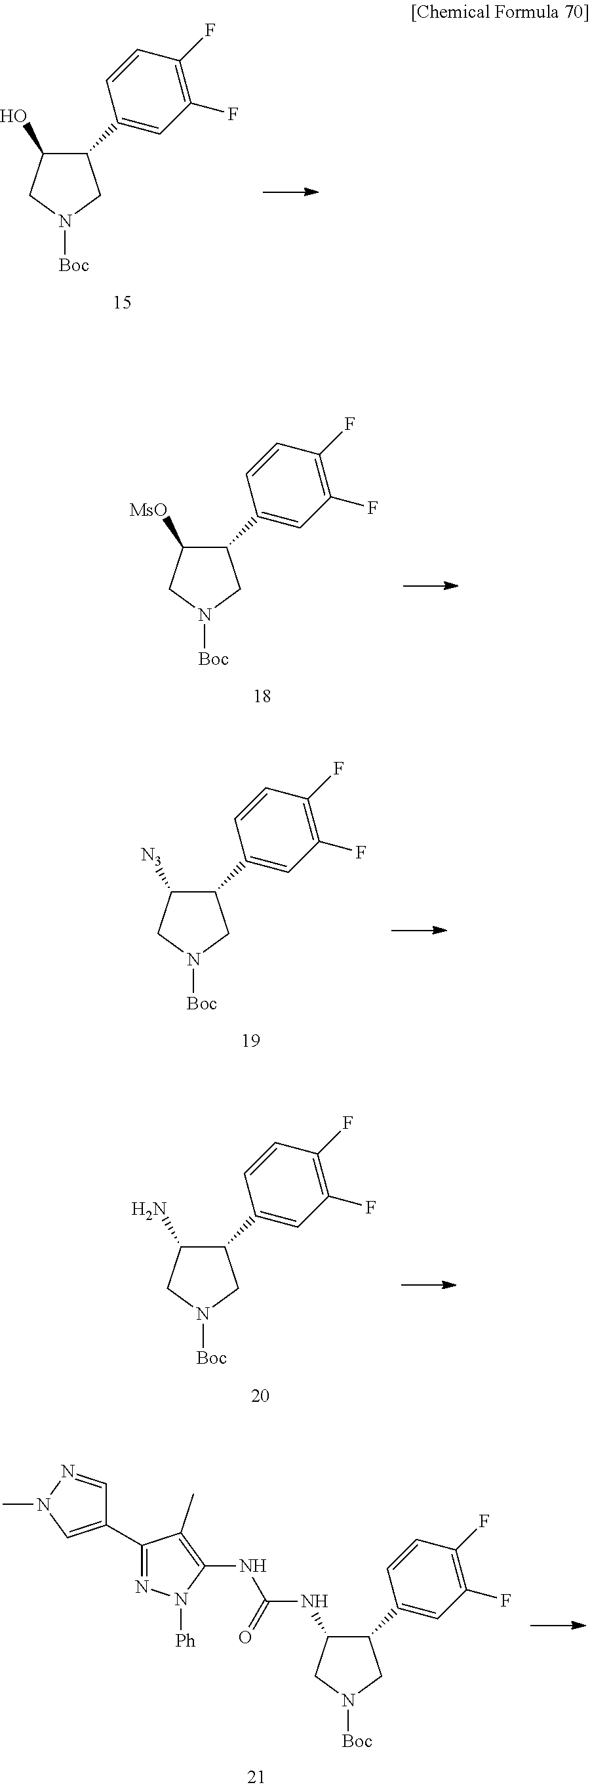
C1(C2=CC(F)=C(F)C=C2)C(O)CN([Boc])C1.C1(C2=CC(F)=C(F)C=C2)C(NC(NC2=C(C)C(C3=CN(C)N=C3)=NN2[Ph])=O)CN([Boc])C1.C1(C2=CC(F)=C(F)C=C2)C([MsO])CN([Boc])C1.C1(C2=CC(F)=C(F)C=C2)C([N3])CN([Boc])C1.C1(C2=CC(F)=C(F)C=C2)C(N)CN([Boc])C1
